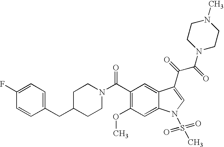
C1(F)=CC=C(CC2CCN(C(C3=C(OC)C=C4C(=C3)C(C(=O)C(=O)N3CCN(C)CC3)=CN4S(=O)(=O)C)=O)CC2)C=C1
